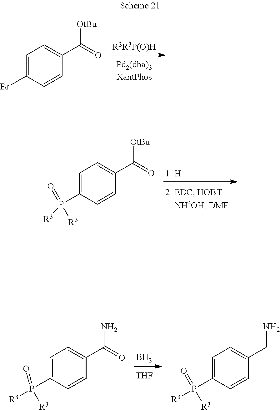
C1=C(Br)C=CC(C([OtBu])=O)=C1.C1=C(P([R3])(=O)[R3])C=CC(C([OtBu])=O)=C1.B.[THF].C1=C(P([R3])(=O)[R3])C=CC(CN)=C1.C1=C(P([R3])(=O)[R3])C=CC(C(N)=O)=C1
